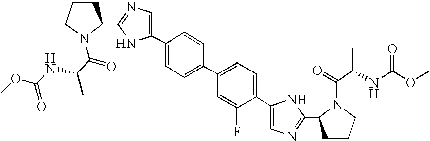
C1CCN(C(=O)C(NC(OC)=O)C)C1C1=NC=C(C2=CC=C(C3=CC=C(C4=CN=C(C5CCCN5C(C(NC(OC)=O)C)=O)N4)C(F)=C3)C=C2)N1
